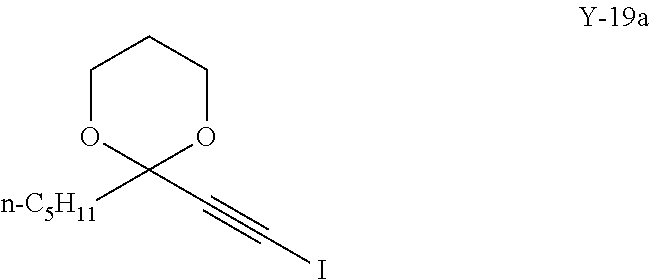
O1C(C#CI)([n-C5H11])OCCC1
